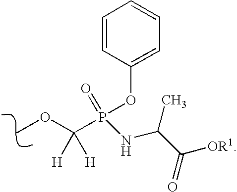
C1=CC(OP(=O)(C(OC)([H])[H])NC(C)C(=O)[OR1])=CC=C1
